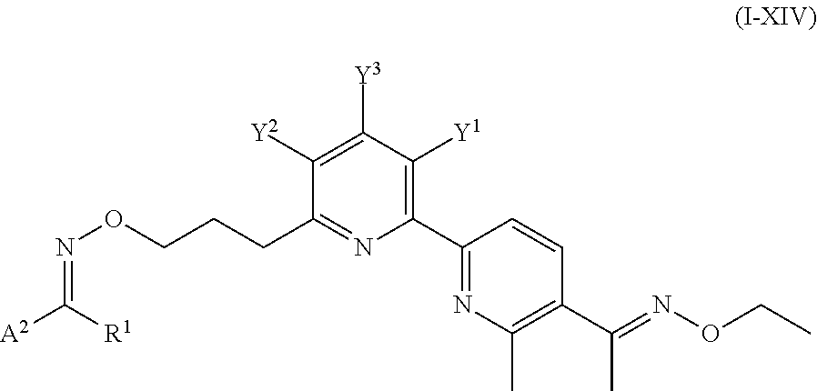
C(ON=C([A2])[R1])CCC1=NC(C2=NC(C)=C(C(=NOCC)C)C=C2)=C([Y1])C([Y3])=C1[Y2]
